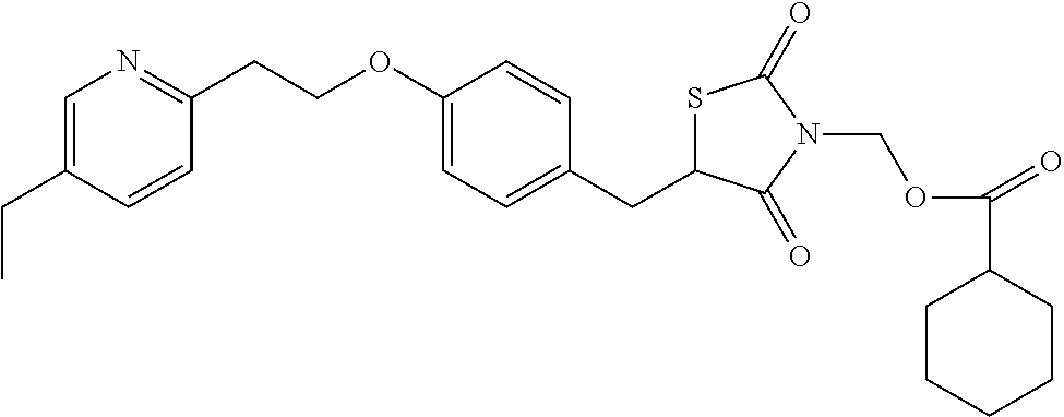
C(OC1=CC=C(CC2SC(=O)N(COC(=O)C3CCCCC3)C2=O)C=C1)CC1=NC=C(CC)C=C1
